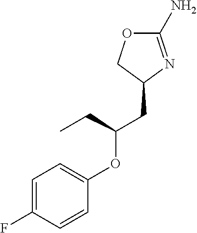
C1(N)=NC(CC(OC2=CC=C(F)C=C2)CC)CO1
